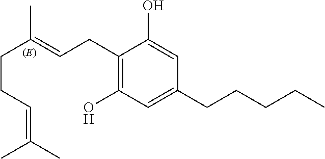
C1(CCCCC)=CC(O)=C(CC=C(CCC=C(C)C)C)C(O)=C1
